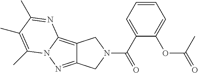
C12=C3N(N=C1CN(C(C1=CC=CC=C1OC(C)=O)=O)C2)C(C)=C(C)C(C)=N3
